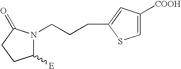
C1([E])N(CCCC2=CC([COOH])=CS2)C(=O)CC1
